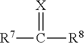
[R7]C([R8])=[X]
